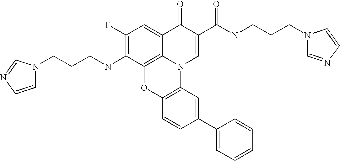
C1(F)=C(NCCCN2C=CN=C2)C2=C3C(=C1)C(=O)C(C(NCCCN1C=NC=C1)=O)=CN3C1=C(O2)C=CC(C2=CC=CC=C2)=C1
